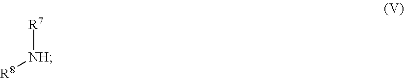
[R7][NH][R8]
